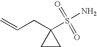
C(C=C)C1(S(N)(=O)=O)CC1
